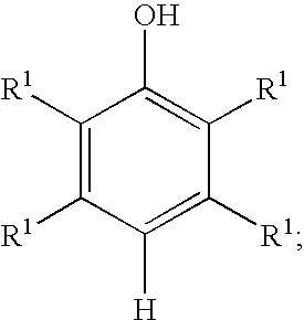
C1([R1])=C([R1])C([H])=C([R1])C([R1])=C1O
